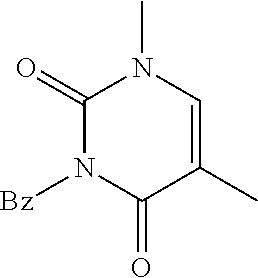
[Bz]N1C(=O)C(C)=CN(C)C1=O
